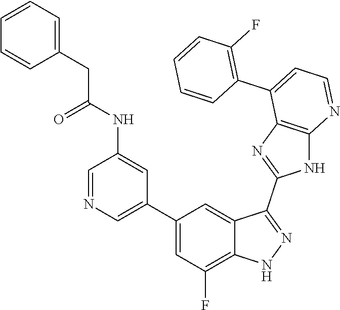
C1=NC=C(C2=CC(F)=C3C(=C2)C(C2=NC4=C(N2)N=CC=C4C2=C(F)C=CC=C2)=NN3)C=C1NC(CC1=CC=CC=C1)=O
